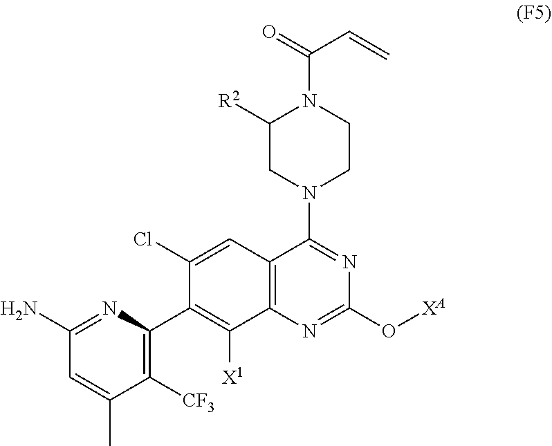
C1([CF3])=C(C2=C([X1])C3=C(C=C2Cl)C(N2CCN(C(=O)C=C)C([R2])C2)=NC(O[XA])=N3)N=C(N)C=C1C
